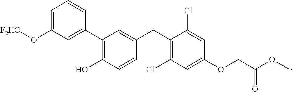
C1(C2=C(O)C=CC(CC3=C(Cl)C=C(OCC(OC)=O)C=C3Cl)=C2)=CC(O[F2HC])=CC=C1
